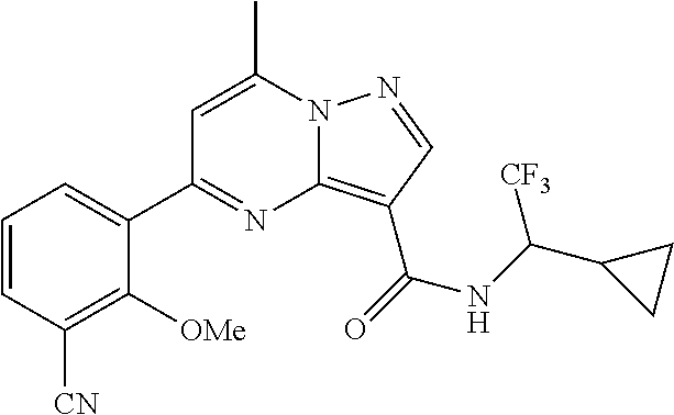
C1=C(C)N2C(=C(C(=O)NC(C3CC3)[CF3])C=N2)N=C1C1=CC=CC([CN])=C1[OMe]
